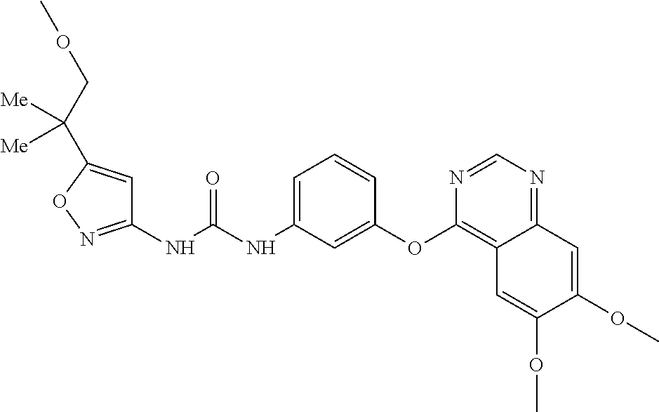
N(C(NC1=CC=CC(OC2=C3C(=NC=N2)C=C(OC)C(OC)=C3)=C1)=O)C1=NOC(C(COC)([Me])[Me])=C1
